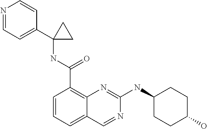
C1=CC=C2C(=C1C(NC1(C3=CC=NC=C3)CC1)=O)N=C(NC1CCC(O)CC1)N=C2
